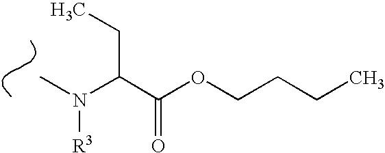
CN(C(C(OCCCC)=O)CC)[R3]
